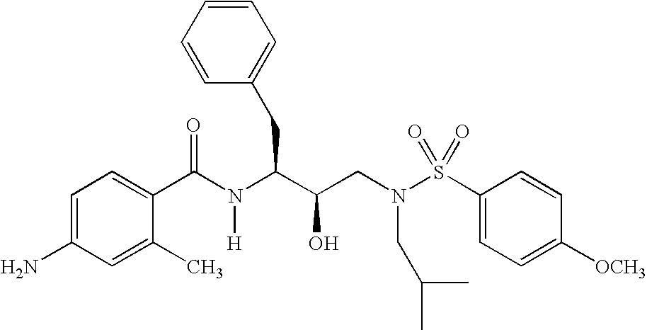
C1(C(N(C(C(CN(S(C2=CC=C([OCH3])C=C2)(=O)=O)CC(C)C)O)CC2=CC=CC=C2)[H])=O)=CC=C(N)C=C1C
